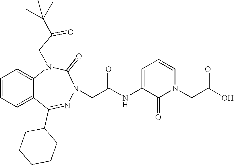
C1=CC=C2C(=C1)N(CC(=O)C(C)(C)C)C(=O)N(CC(NC1=CC=CN(CC(O)=O)C1=O)=O)N=C2C1CCCCC1
